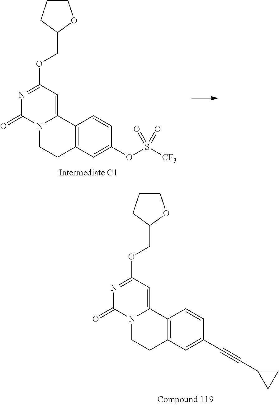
N1=C(OCC2OCCC2)C=C2N(C1=O)CCC1=C2C=CC(OS([CF3])(=O)=O)=C1.N1=C(OCC2OCCC2)C=C2N(C1=O)CCC1=C2C=CC(C#CC2CC2)=C1
